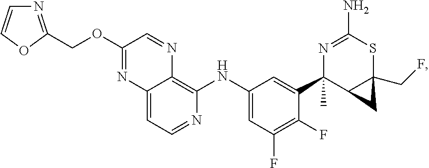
N1=C(COC2=NC3=CC=NC(NC4=CC(F)=C(F)C(C5(C)C6CC6(CF)SC(N)=N5)=C4)=C3N=C2)OC=C1
